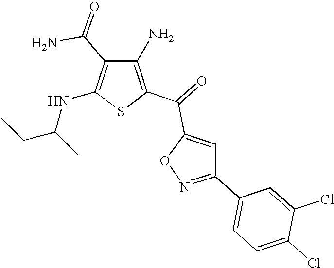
C1(N)=C(C(=O)C2=CC(C3=CC=C(Cl)C(Cl)=C3)=NO2)SC(NC(CC)C)=C1C(=O)N
